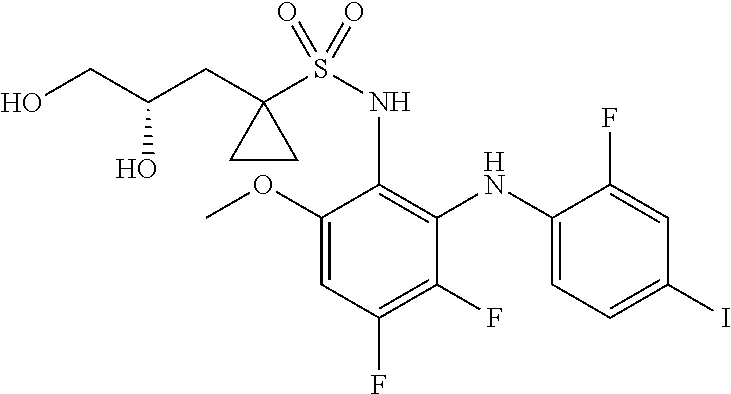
OCC(CC1(S(NC2=C(NC3=CC=C(I)C=C3F)C(F)=C(F)C=C2OC)(=O)=O)CC1)O
